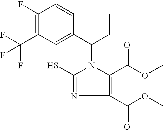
C1(F)=C(C(F)(F)F)C=C(C(CC)N2C(C(OC)=O)=C(C(OC)=O)N=C2S)C=C1
